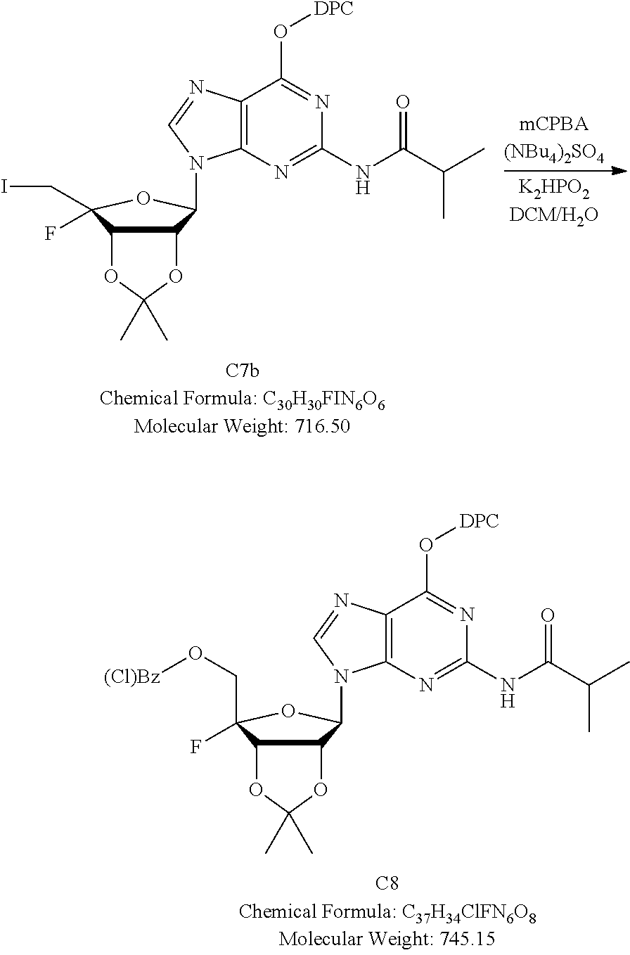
C12=C(N=C(NC(C(C)C)=O)N=C1O[DPC])N(C1C3OC(C)(C)OC3C(F)(CI)O1)C=N2.C12=C(N=C(NC(C(C)C)=O)N=C1O[DPC])N(C1C3OC(C)(C)OC3C(F)(CO[(Cl)Bz])O1)C=N2
